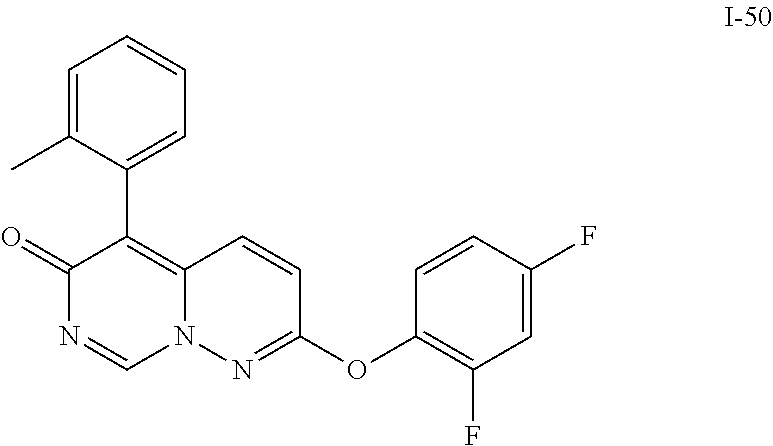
C1(OC2=NN3C(=C(C4=CC=CC=C4C)C(=O)N=C3)C=C2)=C(F)C=C(F)C=C1
